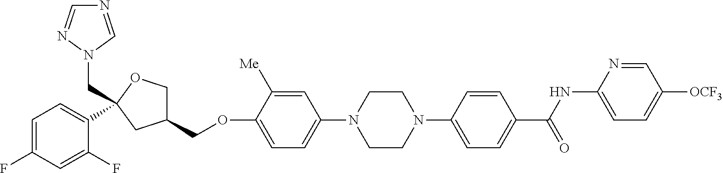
C1=C(F)C=C(F)C(C2(CN3C=NC=N3)OCC(COC3=CC=C(N4CCN(C5=CC=C(C(NC6=CC=C([OCF3])C=N6)=O)C=C5)CC4)C=C3[Me])C2)=C1
